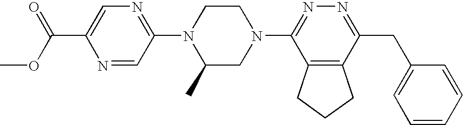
N1=CC(N2C(C)CN(C3=NN=C(CC4=CC=CC=C4)C4=C3CCC4)CC2)=NC=C1C(OC)=O
